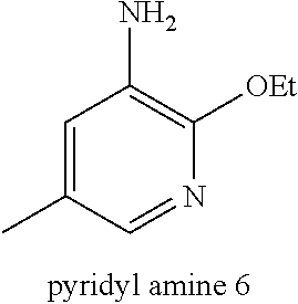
C1=C(C)C=NC([OEt])=C1N
